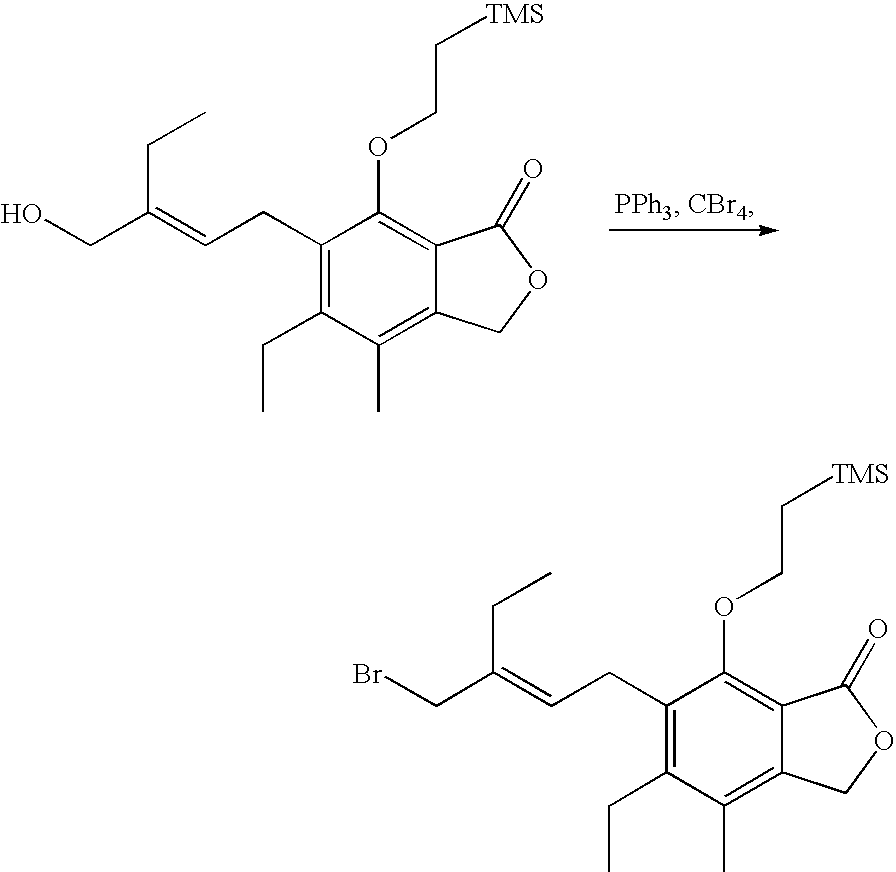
C(=CCC1=C(CC)C(C)=C2C(=C1OCC[TMS])C(=O)OC2)(CO)CC.C(=CCC1=C(CC)C(C)=C2C(=C1OCC[TMS])C(=O)OC2)(CBr)CC
